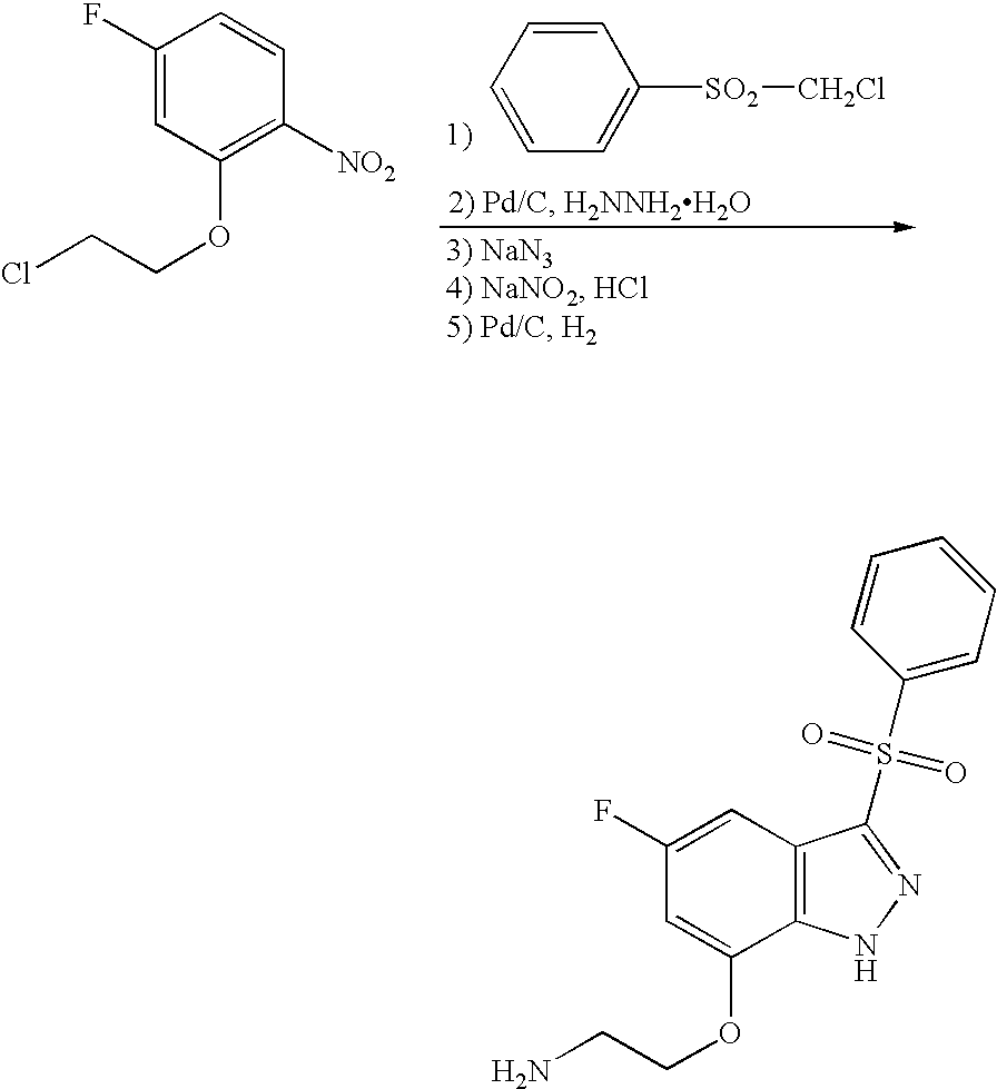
C1(F)=CC(OCCCl)=C([NO2])C=C1.C1=CC=C([SO2][CH2Cl])C=C1.C1(S(=O)(=O)C2=NNC3=C2C=C(F)C=C3OCCN)=CC=CC=C1
